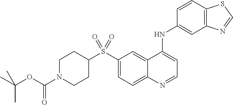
C1(S(C2CCN(C(OC(C)(C)C)=O)CC2)(=O)=O)=CC=C2C(=C1)C(NC1=CC3=C(C=C1)SC=N3)=CC=N2
